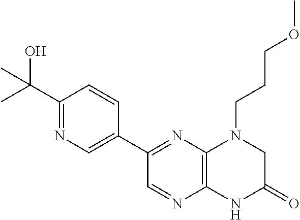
C1(C(O)(C)C)=NC=C(C2=NC3=C(N=C2)NC(=O)CN3CCCOC)C=C1
